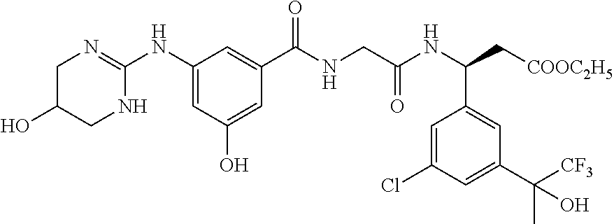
C1C(O)CNC(NC2=CC(O)=CC(C(NCC(=O)NC(C3=CC(C([CF3])(C)O)=CC(Cl)=C3)C[COOC2H5])=O)=C2)=N1
